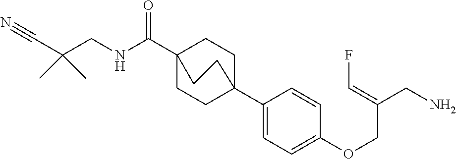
N(C(C12CCC(C3=CC=C(OCC(CN)=CF)C=C3)(CC1)CC2)=O)CC(C#N)(C)C
